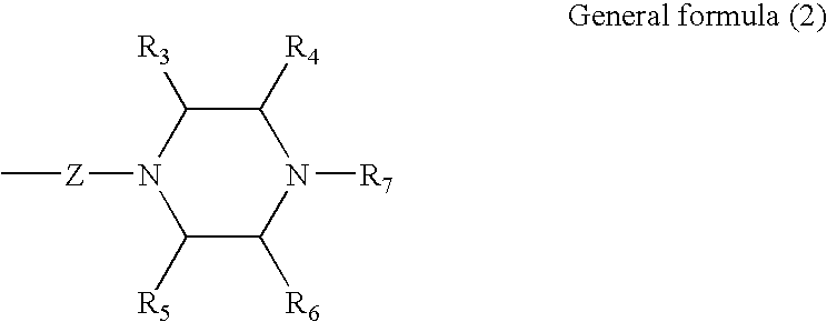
C1([R4])C([R3])N([Z]C)C([R5])C([R6])N1[R7]
